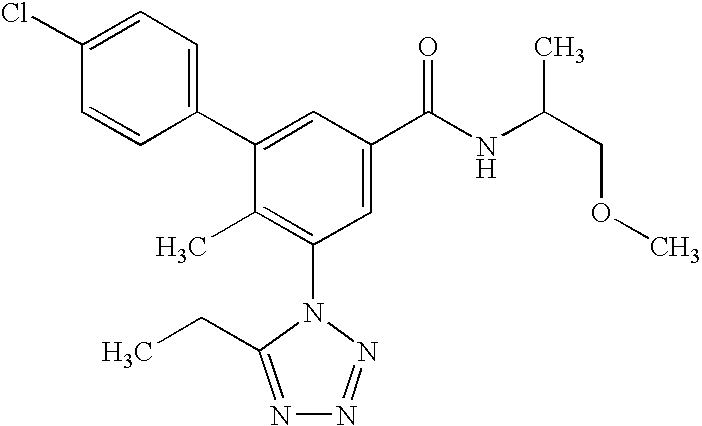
C1(C2=CC(C(NC(COC)C)=O)=CC(N3C(CC)=NN=N3)=C2C)=CC=C(Cl)C=C1
